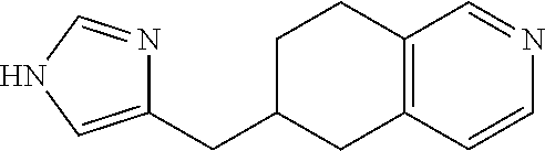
C1(CC2CC3=C(CC2)C=NC=C3)=CNC=N1
